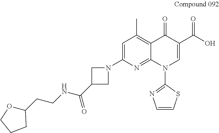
C1=C(N2CC(C(NCCC3OCCC3)=O)C2)N=C2C(=C1C)C(=O)C(C(O)=O)=CN2C1=NC=CS1
